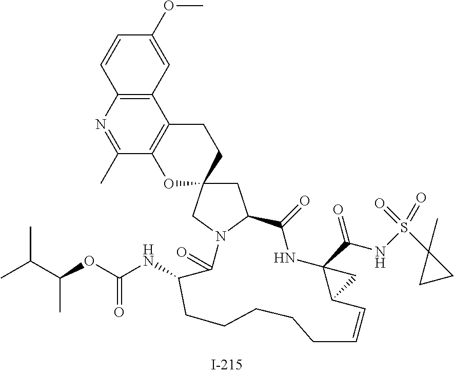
C1=CC2=C(C=C1OC)C1=C(C(C)=N2)OC2(CC1)CC1N(C2)C(=O)C(NC(=O)OC(C(C)C)C)CCCCCC=CC2C(C(NS(C3(C)CC3)(=O)=O)=O)(NC1=O)C2
